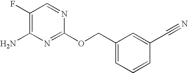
C1(F)=C(N)N=C(OCC2=CC=CC(C#N)=C2)N=C1
